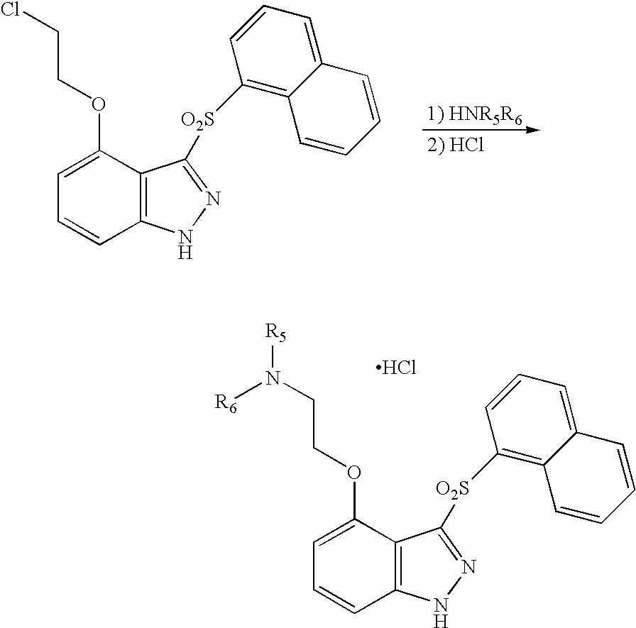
C1=C(OCCCl)C2=C(C=C1)NN=C2[O2S]C1=C2C(=CC=C1)C=CC=C2.C1=C(OCCN([R5])[R6])C2=C(C=C1)NN=C2[O2S]C1=C2C(=CC=C1)C=CC=C2.Cl
